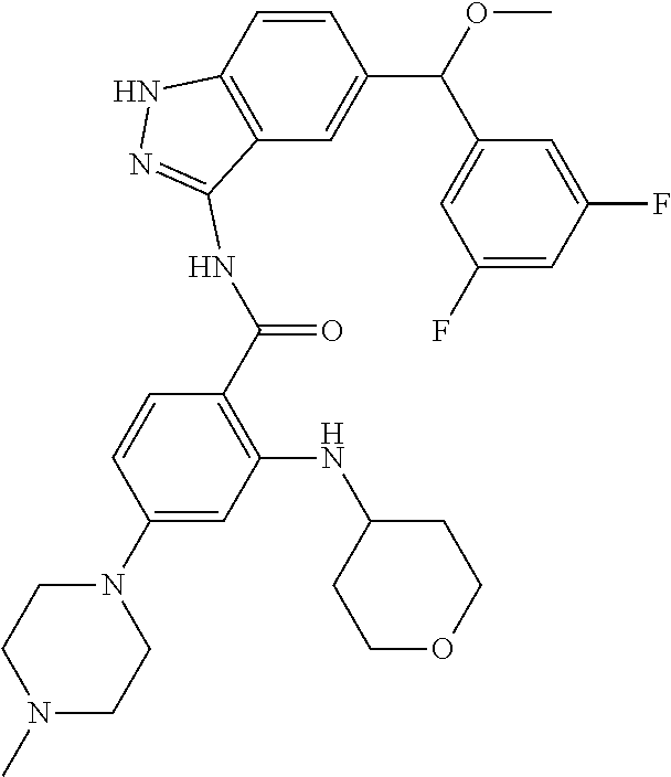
C1=CC2=C(C=C1C(C1=CC(F)=CC(F)=C1)OC)C(NC(C1=C(NC3CCOCC3)C=C(N3CCN(C)CC3)C=C1)=O)=NN2
